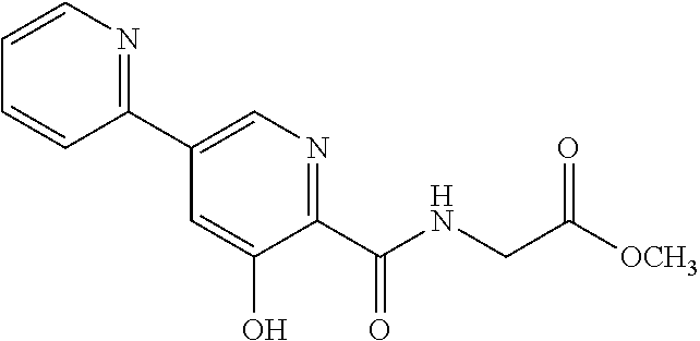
C1(C2=CN=C(C(NCC([OCH3])=O)=O)C(O)=C2)=NC=CC=C1
